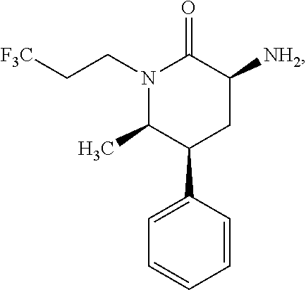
[NH2]C1C(=O)N(CC[F3C])C(C)C(C2=CC=CC=C2)C1
